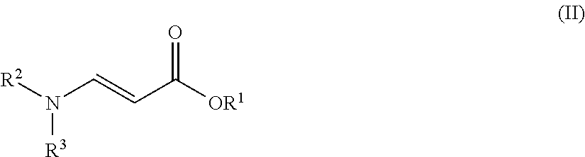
[R2]N(C=CC([OR1])=O)[R3]
